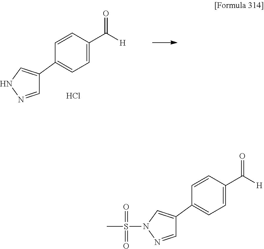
C1(C2=CC=C(C([H])=O)C=C2)=CN(S(=O)(=O)C)N=C1.C1(C2=CC=C(C([H])=O)C=C2)=CNN=C1.Cl
